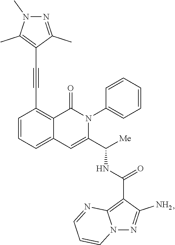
C1=CC=C2C(=C1C#CC1=C(C)N(C)N=C1C)C(=O)N(C1=CC=CC=C1)C(C([Me])NC(=O)C1=C3N(N=C1N)C=CC=N3)=C2
